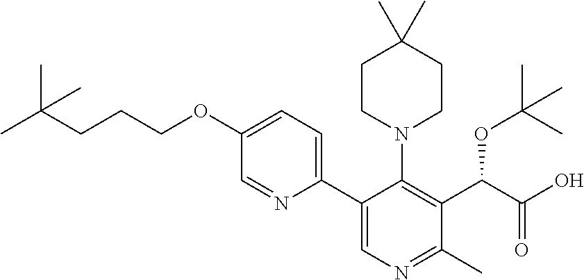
C(COC1=CC=C(C2=CN=C(C)C(C(C(O)=O)OC(C)(C)C)=C2N2CCC(C)(C)CC2)N=C1)CC(C)(C)C
